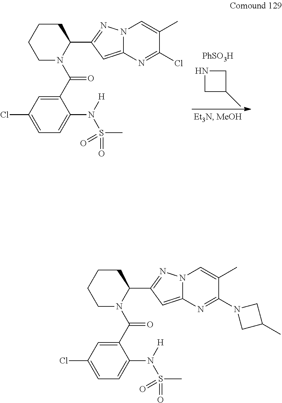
N1CC(C)C1.[PhSO3H].N12C(=CC(C3N(C(C4=CC(Cl)=CC=C4N(S(=O)(=O)C)[H])=O)CCCC3)=N1)N=C(Cl)C(C)=C2.N12C(=CC(C3N(C(C4=CC(Cl)=CC=C4N(S(=O)(=O)C)[H])=O)CCCC3)=N1)N=C(N1CC(C)C1)C(C)=C2
